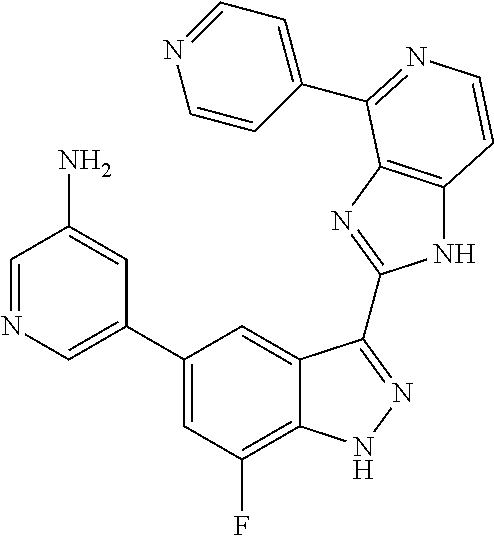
C1(C2=CN=CC(N)=C2)=CC(F)=C2C(=C1)C(C1=NC3=C(N1)C=CN=C3C1=CC=NC=C1)=NN2
